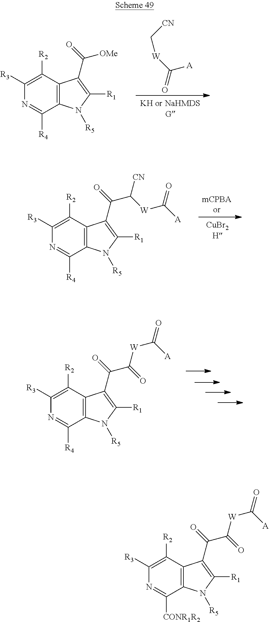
C1([R3])=C([R2])C2=C(C([R4])=N1)N([R5])C([R1])=C2C(=O)[OMe].[CN]C[W]C([A])=O.C1([R3])=C([R2])C2=C(C([R4])=N1)N([R5])C([R1])=C2C(=O)C([W]C([A])=O)[CN].C1([R3])=C([R2])C2=C(C([R4])=N1)N([R5])C([R1])=C2C(=O)C(=O)[W]C([A])=O.C1([R3])=C([R2])C2=C(C([CONR1R2])=N1)N([R5])C([R1])=C2C(=O)C(=O)[W]C([A])=O
